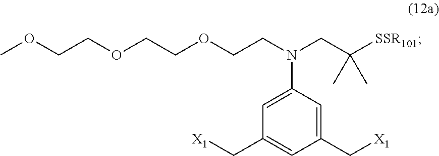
[X1]CC1=CC(N(CC([SSR101])(C)C)CCOCCOCCOC)=CC(C[X1])=C1
